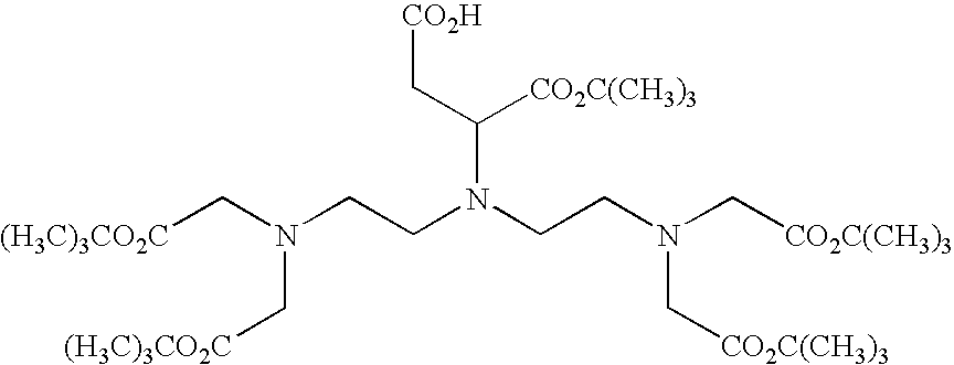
[(H3C)3CO2C]CN(CCN(CCN(C[CO2C(CH3)3])C[CO2C(CH3)3])C([CO2C(CH3)3])C[CO2H])C[(H3C)3CO2C]
